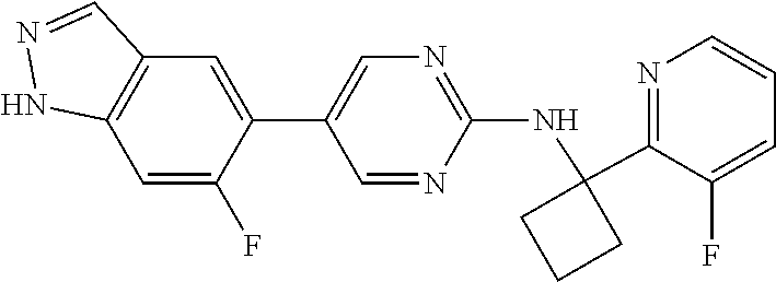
C12=C(C=C(F)C(C3=CN=C(NC4(C5=NC=CC=C5F)CCC4)N=C3)=C1)NN=C2
